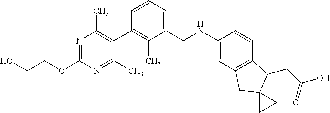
N1=C(OCCO)N=C(C)C(C2=C(C)C(CNC3=CC4=C(C=C3)C(CC(O)=O)C3(C4)CC3)=CC=C2)=C1C
